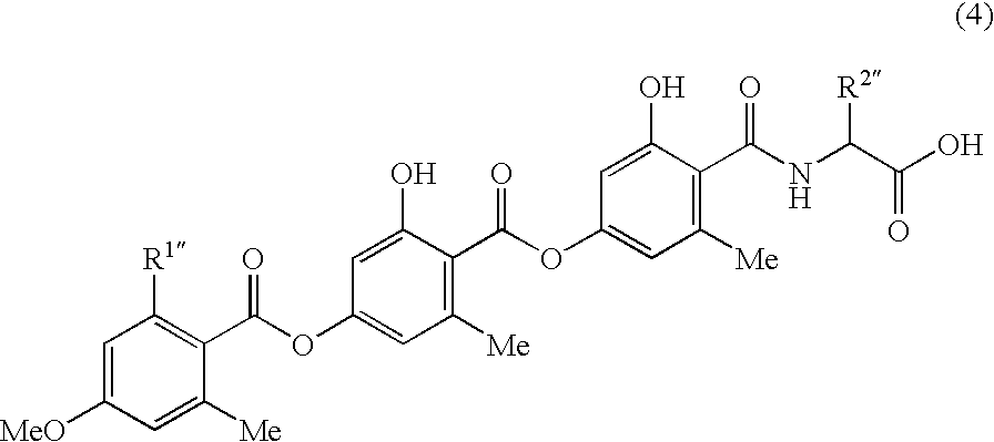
C1=C([MeO])C=C([Me])C(C(OC2=CC([Me])=C(C(OC3=CC([Me])=C(C(NC([R2])C(=O)O)=O)C(O)=C3)=O)C(O)=C2)=O)=C1[R1]
